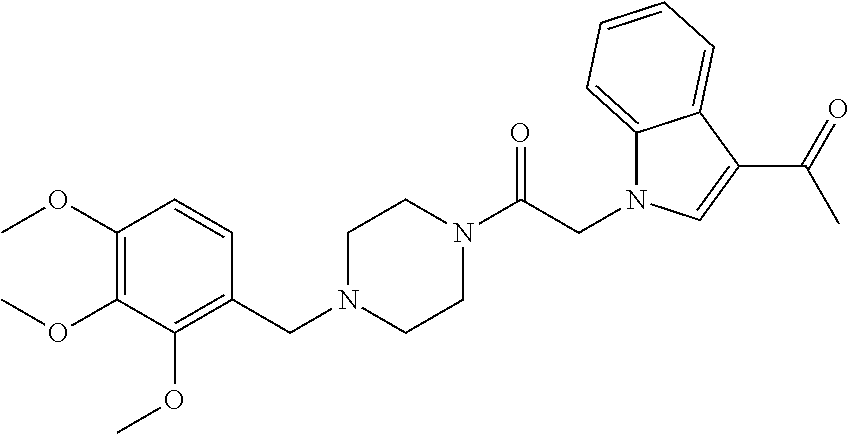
C1(OC)=C(OC)C(OC)=C(CN2CCN(C(CN3C4=CC=CC=C4C(C(=O)C)=C3)=O)CC2)C=C1
